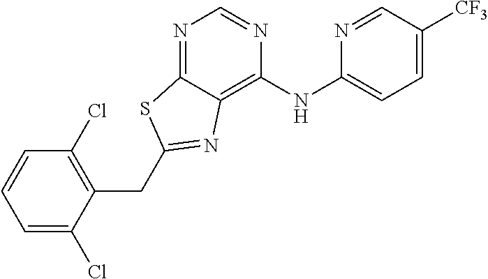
C1=CC=C(Cl)C(CC2=NC3=C(NC4=CC=C([CF3])C=N4)N=CN=C3S2)=C1Cl
